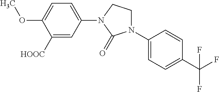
C1([HOOC])=CC(N2CCN(C3=CC=C(C(F)(F)F)C=C3)C2=O)=CC=C1OC
